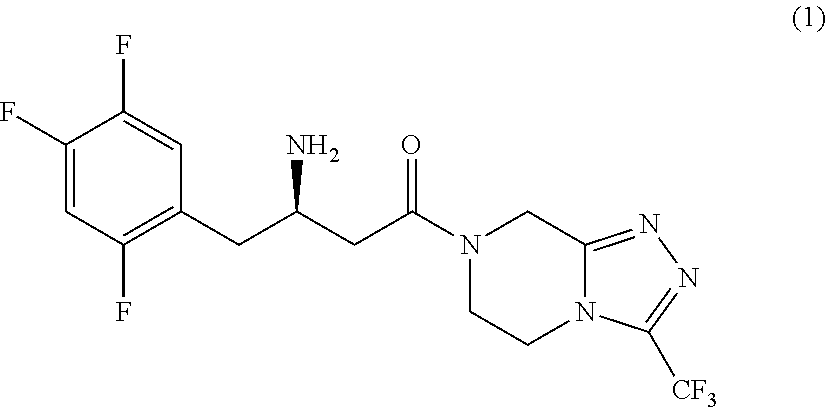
C1(F)=CC(F)=C(CC(CC(N2CCN3C(=NN=C3[CF3])C2)=O)N)C=C1F
